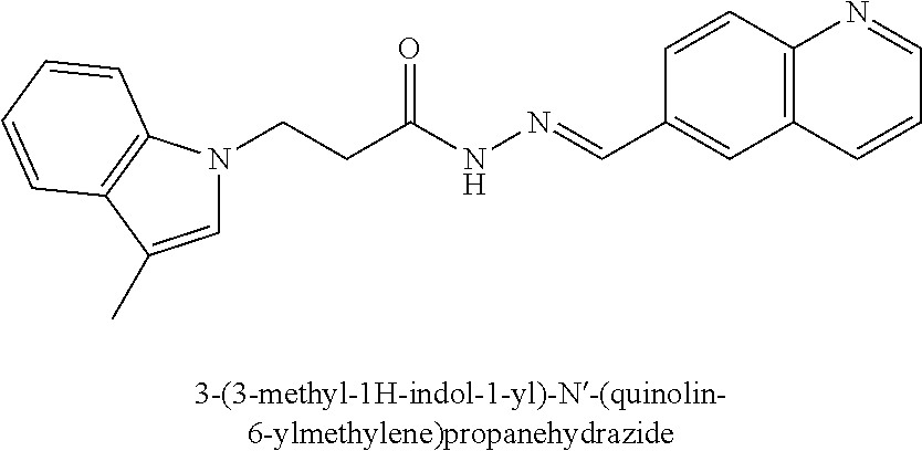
C1=C(C)C2=C(N1CCC(NN=CC1=CC3=C(C=C1)N=CC=C3)=O)C=CC=C2
